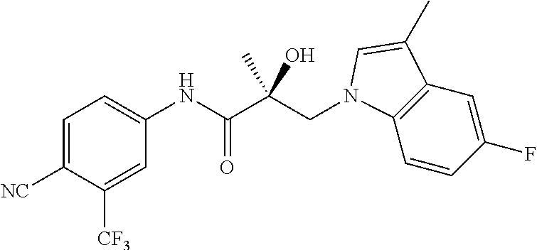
C1=C(NC(C(CN2C3=C(C=C(F)C=C3)C(C)=C2)(C)O)=O)C=C([CF3])C([NC])=C1
